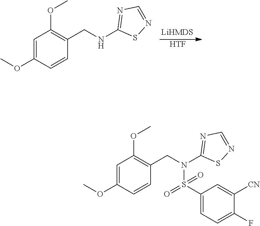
[HTF].C1=C(OC)C=CC(CNC2=NC=NS2)=C1OC.C1=C(OC)C=CC(CN(C2=NC=NS2)S(=O)(C2=CC=C(F)C([CN])=C2)=O)=C1OC
